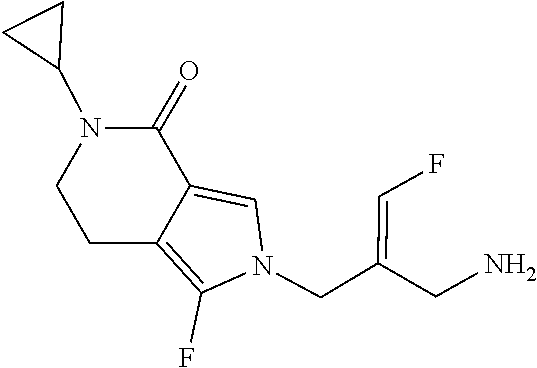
C12=C(F)N(CC(=CF)CN)C=C1C(=O)N(C1CC1)CC2
